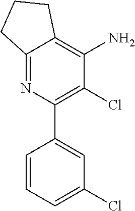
C1(Cl)=C(C2=CC(Cl)=CC=C2)N=C2C(=C1N)CCC2
